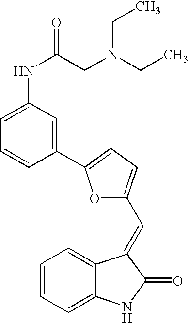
C1=CC=C2C(=C1)C(=CC1=CC=C(C3=CC(NC(=O)CN(CC)CC)=CC=C3)O1)C(=O)N2
